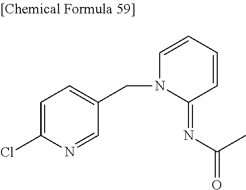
ClC1=CC=C(CN2C=CC=CC2=NC(=O)C)C=N1
